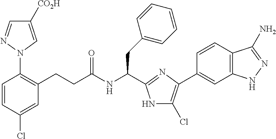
C1=CC(Cl)=CC(CCC(NC(CC2=CC=CC=C2)C2=NC(C3=CC4=C(C=C3)C(N)=NN4)=C(Cl)N2)=O)=C1N1C=C([CO2H])C=N1
